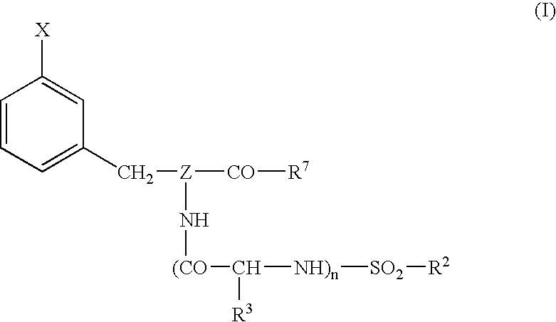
C1=CC=C(C[Z]([CO][R7])N[(CO]C([R3])[NH)n][SO2][R2])C=C1[X]
